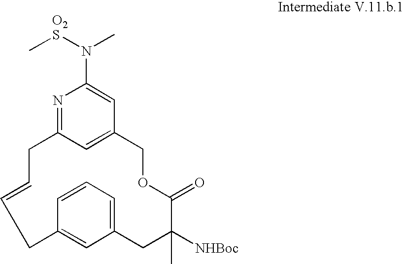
C12=CC(=NC(N([O2S]C)C)=C1)CC=CCC1=CC(=CC=C1)CC([NHBoc])(C)C(=O)OC2
